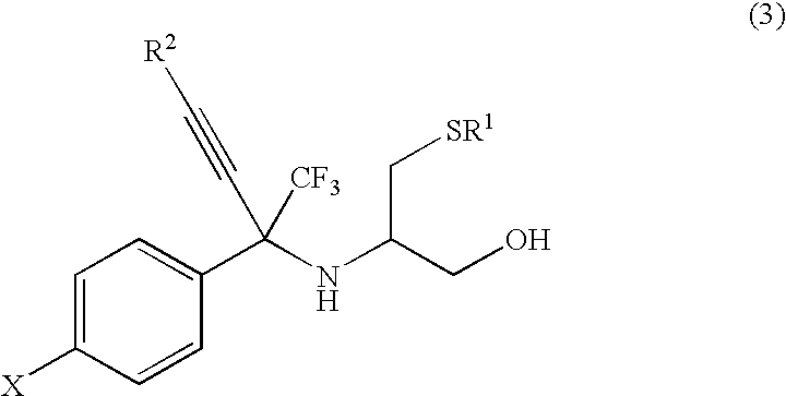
C1=C([X])C=CC(C(NC(CO)C[SR1])([CF3])C#C[R2])=C1
